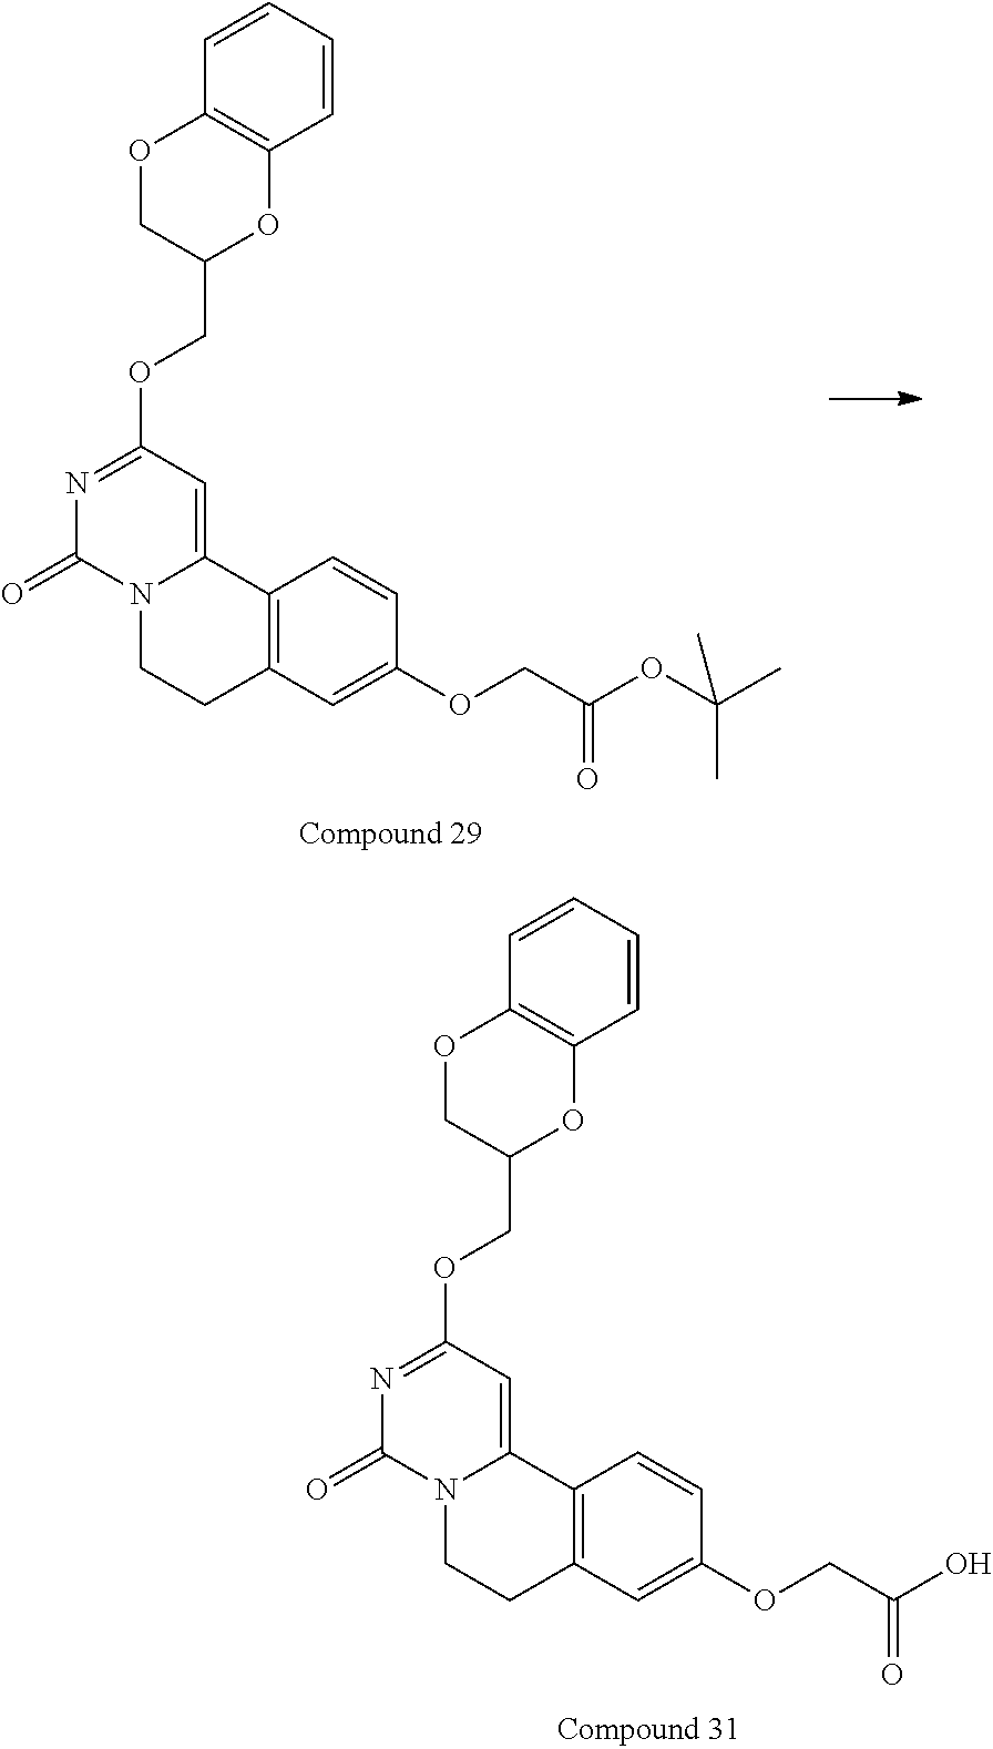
N1=C(OCC2OC3=C(OC2)C=CC=C3)C=C2N(C1=O)CCC1=C2C=CC(OCC(O)=O)=C1.N1=C(OCC2OC3=C(OC2)C=CC=C3)C=C2N(C1=O)CCC1=C2C=CC(OCC(OC(C)(C)C)=O)=C1
